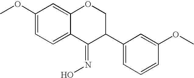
C1(OC)=CC=C2C(=C1)OCC(C1=CC=CC(OC)=C1)C2=NO
